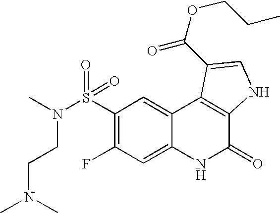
C1(S(=O)(=O)N(C)CCN(C)C)=C(F)C=C2C(=C1)C1=C(C(=O)N2)NC=C1C(=O)OCCC
